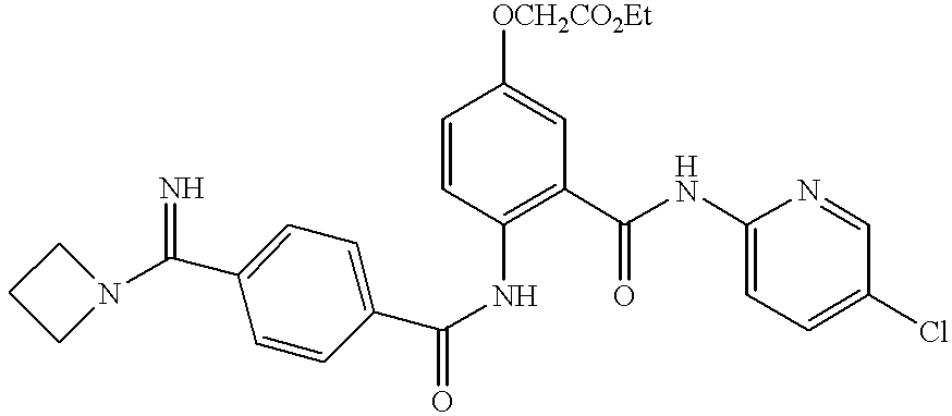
C1=CC(NC(C2=CC=C(C(N3CCC3)=N)C=C2)=O)=C(C(NC2=CC=C(Cl)C=N2)=O)C=C1[OCH2CO2Et]
